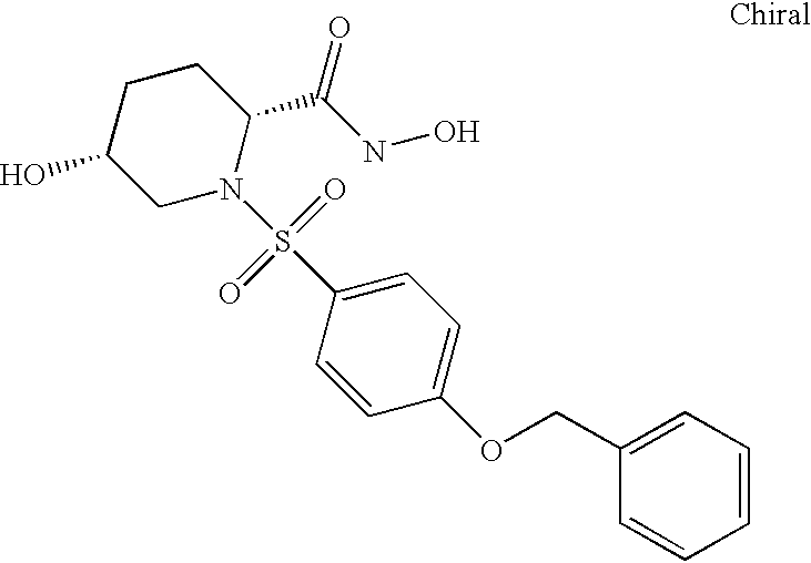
C1C(O)CN(S(C2=CC=C(OCC3=CC=CC=C3)C=C2)(=O)=O)C(C(NO)=O)C1
